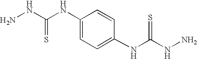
C1(NC(NN)=S)=CC=C(NC(NN)=S)C=C1
